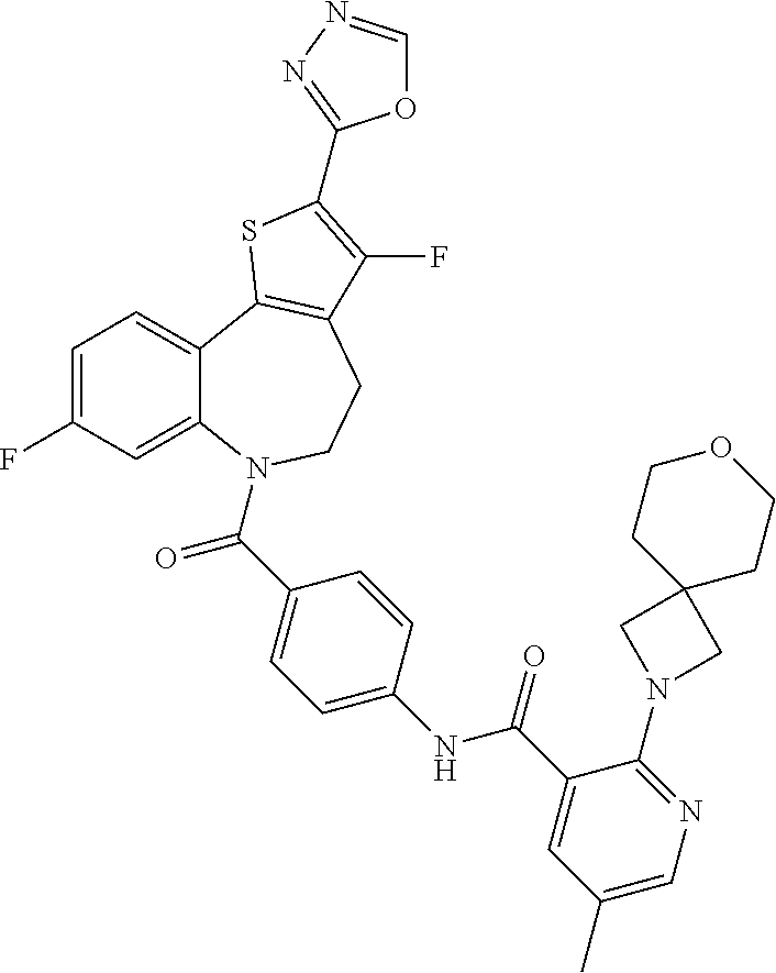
C1=C(F)C=C2C(=C1)C1=C(CCN2C(=O)C2=CC=C(NC(=O)C3=CC(C)=CN=C3N3CC4(C3)CCOCC4)C=C2)C(F)=C(C2=NN=CO2)S1
